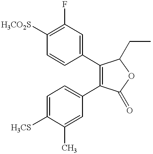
C1=CC([H3CO2S])=C(F)C=C1C1=C(C2=CC=C([H3CS])C(C)=C2)C(=O)OC1CC
